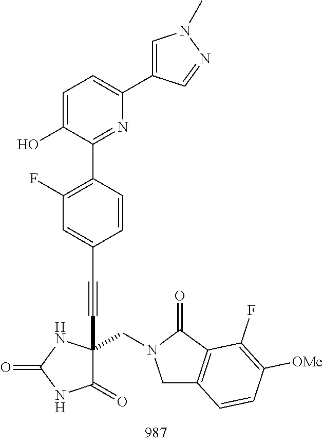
C1(F)=C(C2=NC(C3=CN(C)N=C3)=CC=C2O)C=CC(C#CC2(CN3CC4=C(C3=O)C(F)=C([OMe])C=C4)C(=O)NC(=O)N2)=C1
